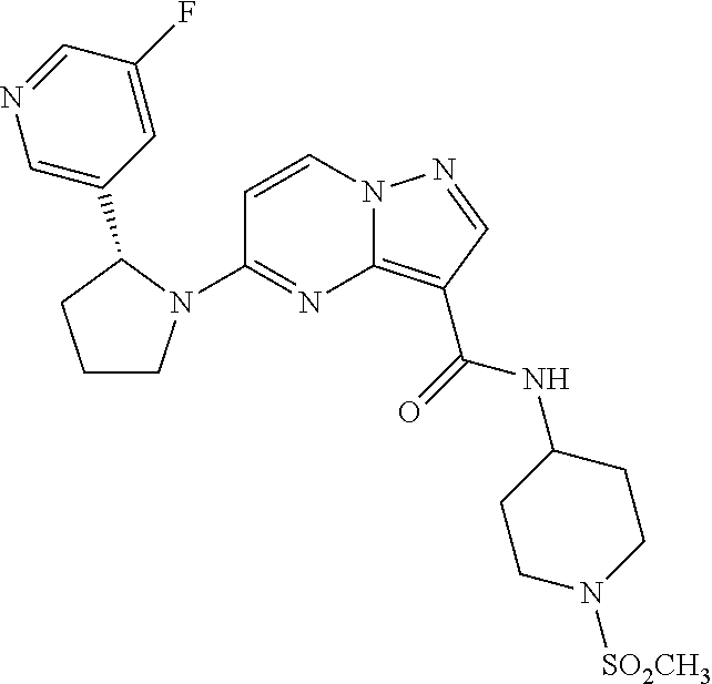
C1=CN2C(=C(C(NC3CCN([SO2CH3])CC3)=O)C=N2)N=C1N1CCCC1C1=CN=CC(F)=C1
